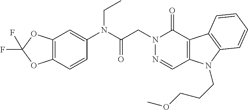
C12=C(C=CC(N(C(CN3N=CC4=C(C3=O)C3=C(N4CCCOC)C=CC=C3)=O)CC)=C1)OC(F)(F)O2
